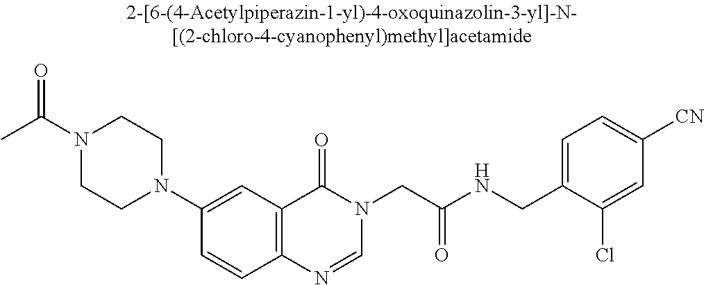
N1(C(C)=O)CCN(C2=CC3=C(C=C2)N=CN(CC(NCC2=CC=C([CN])C=C2Cl)=O)C3=O)CC1
